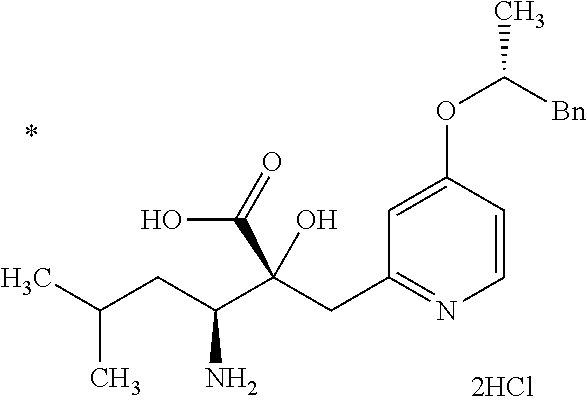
C1=CC(OC(C)[Bn])=CC(CC(C(CC(C)C)N)(C(=O)O)O)=N1
